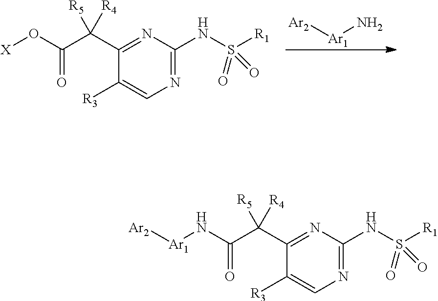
[Ar2][Ar1]N.[X]OC(C(C1=NC(NS([R1])(=O)=O)=NC=C1[R3])([R5])[R4])=O.[Ar1](NC(C(C1=NC(NS([R1])(=O)=O)=NC=C1[R3])([R5])[R4])=O)[Ar2]
